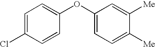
C1=C(Cl)C=CC(OC2=CC=C([Me])C([Me])=C2)=C1
